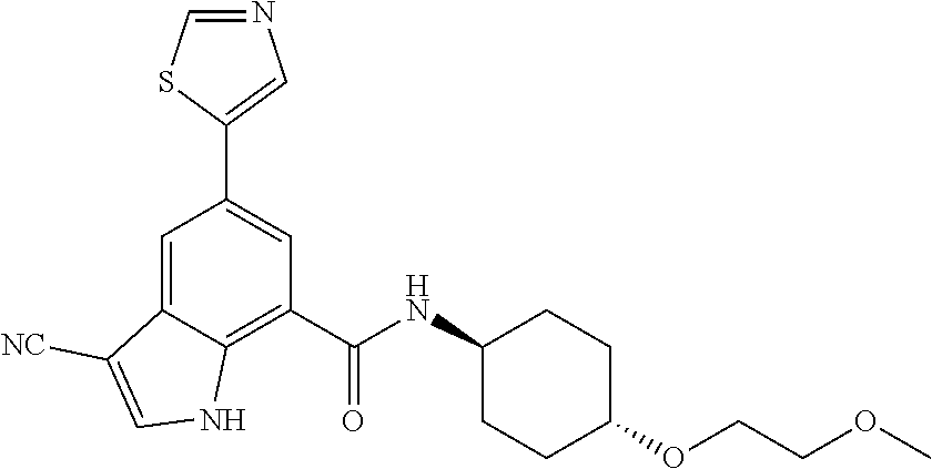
C1=C2C(=C(C(NC3CCC(OCCOC)CC3)=O)C=C1C1=CN=CS1)NC=C2[NC]
